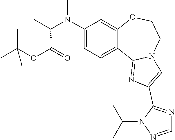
C1(N(C(C)C(=O)OC(C)(C)C)C)=CC=C2C(=C1)OCCN1C2=NC(C2=NC=NN2C(C)C)=C1
